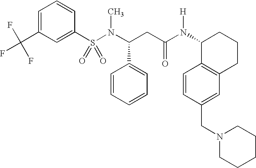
C1=C(C(F)(F)F)C=C(S(N(C(CC(N(C2C3=C(CCC2)C=C(CN2CCCCC2)C=C3)[H])=O)C2=CC=CC=C2)C)(=O)=O)C=C1
